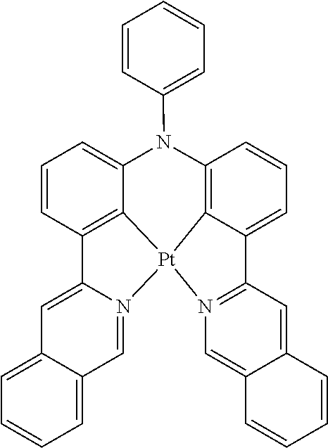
C12=N([Pt]34C5=C(C=CC=C15)N(C1=CC=CC=C1)C1=CC=CC(=C31)C1=CC3=CC=CC=C3C=N14)C=C1C(=C2)C=CC=C1
